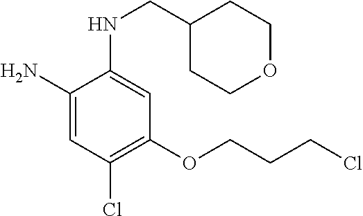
C1(N)=CC(Cl)=C(OCCCCl)C=C1NCC1CCOCC1
